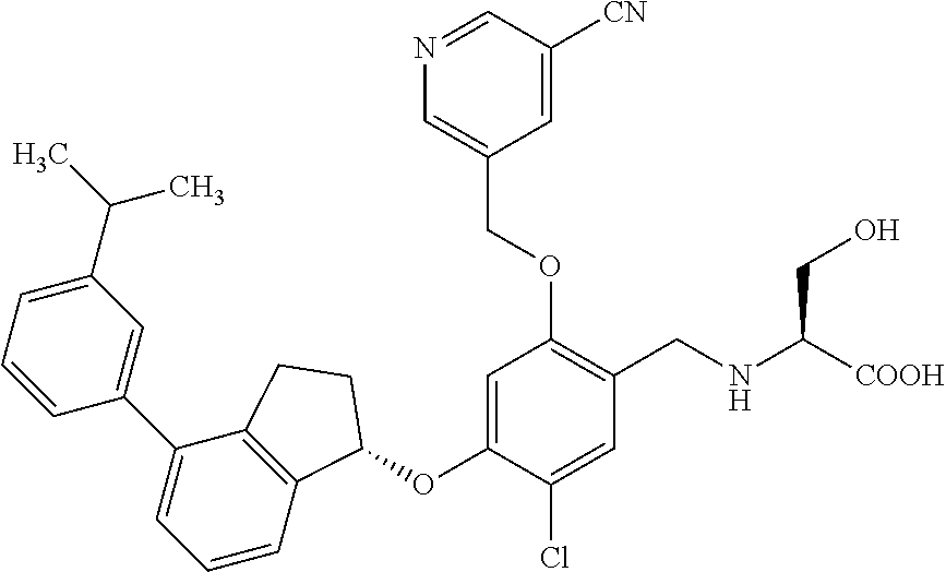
C1=CC=C(C(C)C)C=C1C1=CC=CC2=C1CCC2OC1=CC(OCC2=CN=CC([CN])=C2)=C(CNC([COOH])CO)C=C1Cl
